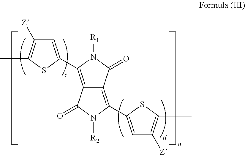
C12=C(C3=CC([Z])=C(C)S3)N([R1])C(=O)C1=C(C1=CC([Z])=C(C)S1)N([R2])C2=O
